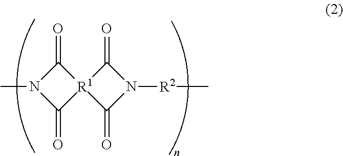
C1(=O)N(C)C(=O)[R1]12C(=O)N([R2]C)C2=O
